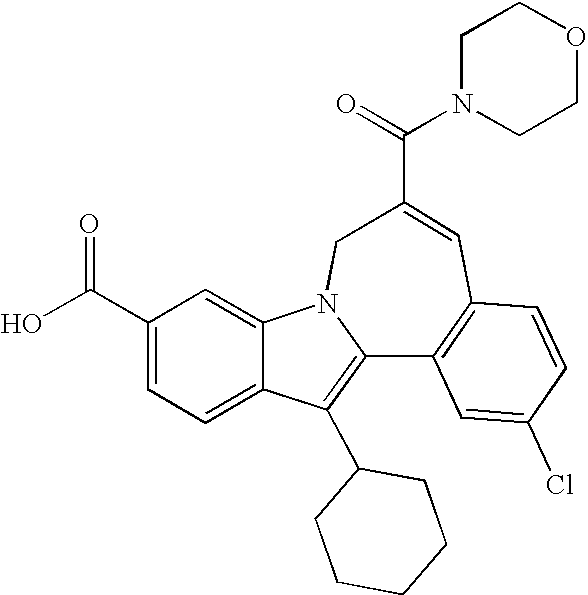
C1(C(O)=O)=CC=C2C(=C1)N1C(=C2C2CCCCC2)C2=C(C=C(C(=O)N3CCOCC3)C1)C=CC(Cl)=C2
